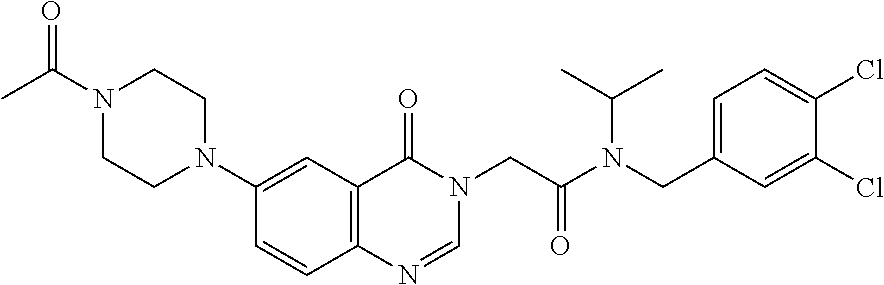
C1=CC2=C(C=C1N1CCN(C(C)=O)CC1)C(=O)N(CC(N(CC1=CC=C(Cl)C(Cl)=C1)C(C)C)=O)C=N2
